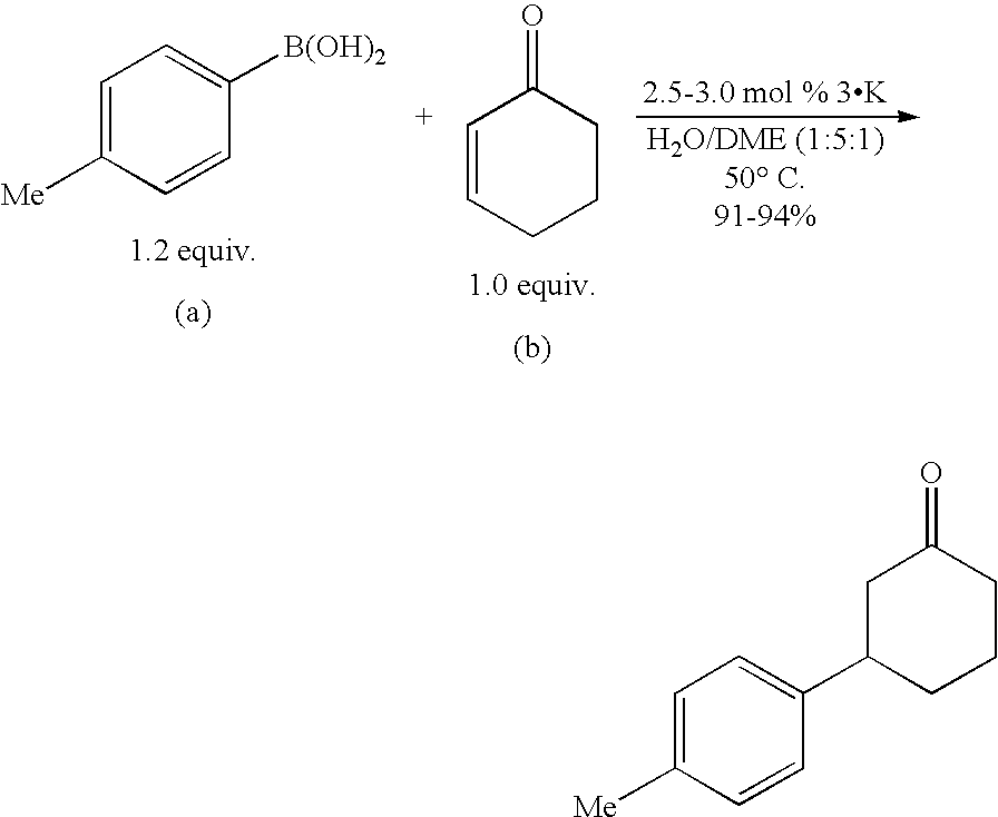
C1=C([Me])C=CC(C2CC(=O)CCC2)=C1.C1=C([Me])C=CC([B(OH)2])=C1.C1=CCCCC1=O
